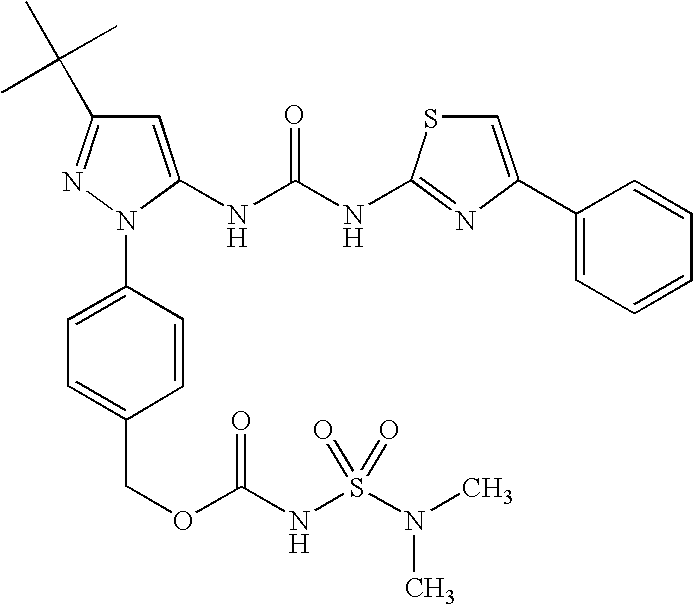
C1=C(NC(NC2=NC(C3=CC=CC=C3)=CS2)=O)N(C2=CC=C(COC(NS(N(C)C)(=O)=O)=O)C=C2)N=C1C(C)(C)C
